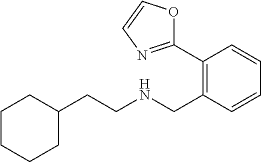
C1=CC=CC(CNCCC2CCCCC2)=C1C1=NC=CO1
